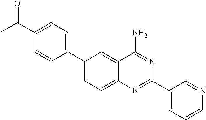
C1(C2=CC=C(C(C)=O)C=C2)=CC=C2C(=C1)C(N)=NC(C1=CC=CN=C1)=N2
